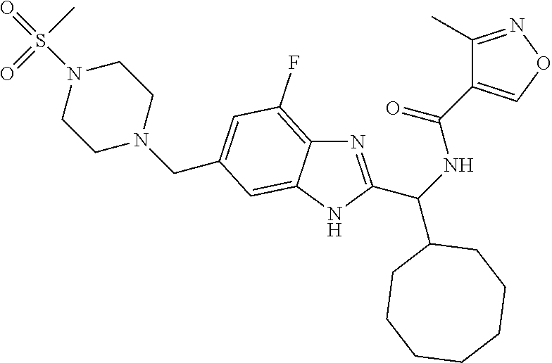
C1(C)=NOC=C1C(=O)NC(C1CCCCCCC1)C1=NC2=C(F)C=C(CN3CCN(S(=O)(C)=O)CC3)C=C2N1
